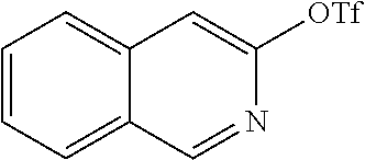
C1=CC=C2C(=C1)C=C([OTf])N=C2
